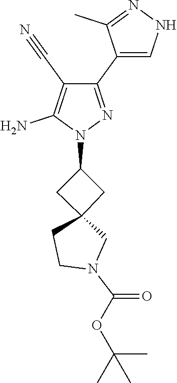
C1C2(CC1N1N=C(C3=CNN=C3C)C(C#N)=C1N)CCN(C(OC(C)(C)C)=O)C2
